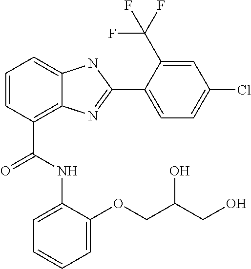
C1=CC(C(=O)NC2=CC=CC=C2OCC(CO)O)=C2C(=C1)NC(C1=CC=C(Cl)C=C1C(F)(F)F)=N2
